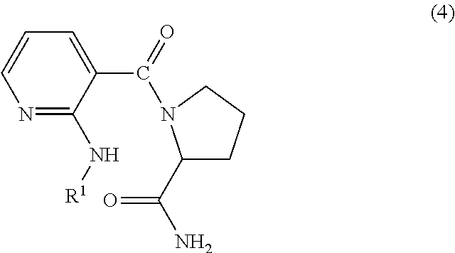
C1=C(C(=O)N2C(C(N)=O)CCC2)C(N[R1])=NC=C1
